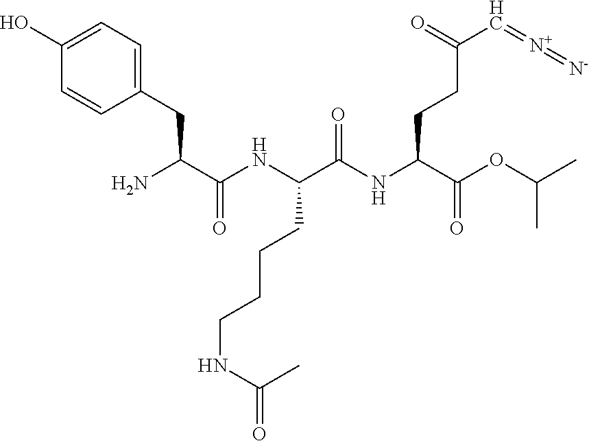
C(C(NC(C(NC(C(OC(C)C)=O)CCC(=O)C=[N+]=[N-])=O)CCCCNC(=O)C)=O)(CC1=CC=C(O)C=C1)N
